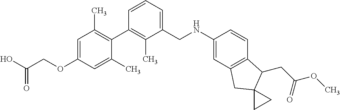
C1=C(OCC(O)=O)C=C(C)C(C2=C(C)C(CNC3=CC4=C(C=C3)C(CC(OC)=O)C3(C4)CC3)=CC=C2)=C1C
